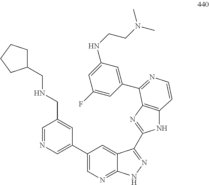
C1=NC=C(C2=CN=C3C(=C2)C(C2=NC4=C(N2)C=CN=C4C2=CC(NCCN(C)C)=CC(F)=C2)=NN3)C=C1CNCC1CCCC1
